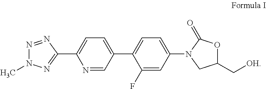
N1=CC(C2=CC=C(N3CC(C[OH])OC3=O)C=C2F)=CC=C1C1=NN(C)N=N1
